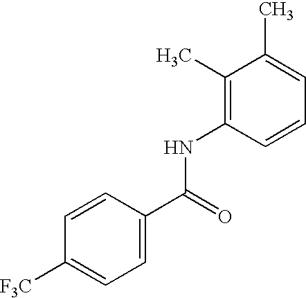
C1=C(C(=O)NC2=C(C)C(C)=CC=C2)C=CC([F3C])=C1
